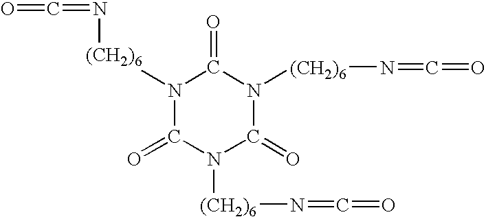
O=C=N[(CH2)6]N1C(=O)N([(CH2)6]N=C=O)C(=O)N([(CH2)6]N=C=O)C1=O
